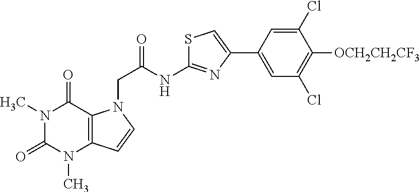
C1=C(C2=CSC(NC(CN3C4=C(C=C3)N(C)C(=O)N(C)C4=O)=O)=N2)C=C(Cl)C([OCH2CH2CF3])=C1Cl
